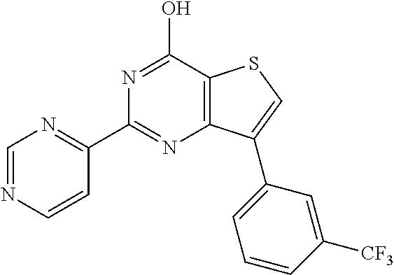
C1=CN=CN=C1C1=NC2=C(C(O)=N1)SC=C2C1=CC=CC([CF3])=C1
